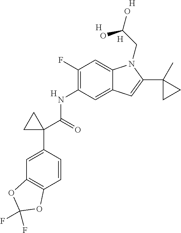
N(C1=C(F)C=C2C(=C1)C=C(C1(C)CC1)N2CC(O)O)C(C1(C2=CC3=C(C=C2)OC(F)(F)O3)CC1)=O.[H].[H].[H].[H]
